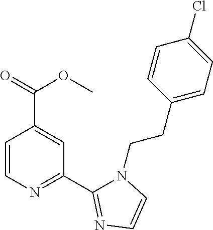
C1=CN=C(C2=NC=CN2CCC2=CC=C(Cl)C=C2)C=C1C(=O)OC
